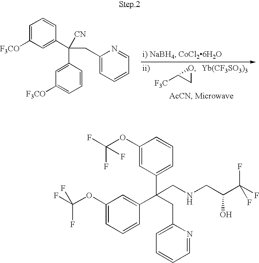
C1OC1[F3C].[Yb(CF3SO3)3].C1=C([F3CO])C=C(C(C2=CC([F3CO])=CC=C2)([CN])CC2=CC=CC=N2)C=C1.C1(OC(F)(F)F)=CC=CC(C(CC2=CC=CC=N2)(C2=CC=CC(OC(F)(F)F)=C2)CNCC(O)C(F)(F)F)=C1
